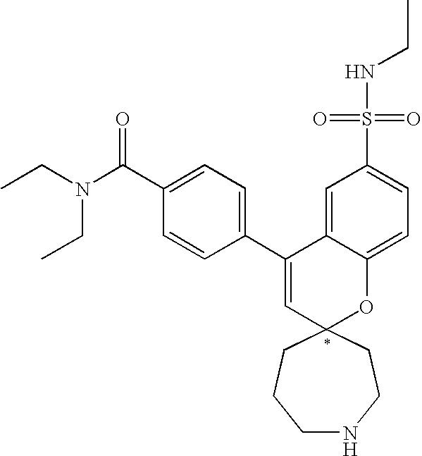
CCN(C(C1=CC=C(C2=CC3(OC4=CC=C(S(=O)(=O)NCC)C=C24)CCNCCC3)C=C1)=O)CC
